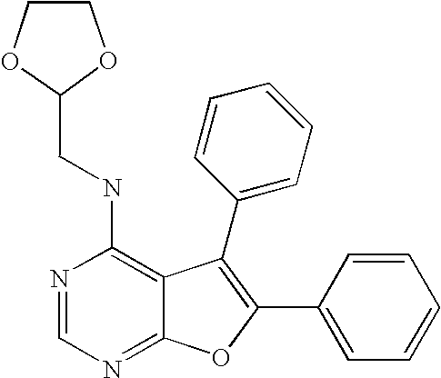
N1=CN=C2C(=C1NCC1OCCO1)C(C1=CC=CC=C1)=C(C1=CC=CC=C1)O2
